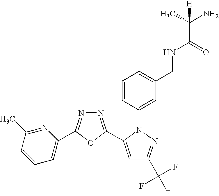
N1=C(C2=CC(C(F)(F)F)=NN2C2=CC(CNC(C(C)(N)[H])=O)=CC=C2)OC(C2=CC=CC(C)=N2)=N1
